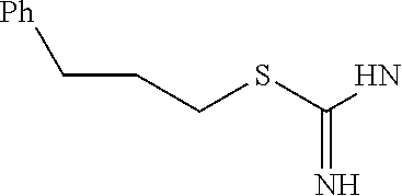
C(CCSC(N)=N)[Ph]
